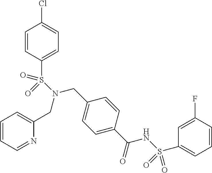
C1=CC=NC(CN(CC2=CC=C(C(=O)NS(C3=CC=CC(F)=C3)(=O)=O)C=C2)S(C2=CC=C(Cl)C=C2)(=O)=O)=C1
